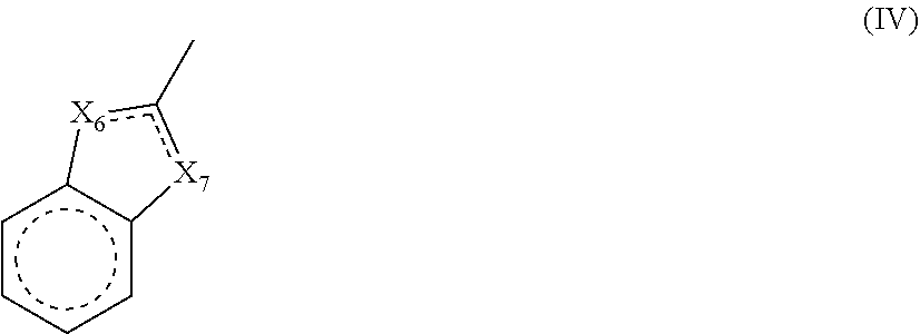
c1cccc2c1-[X6]c(C)[X7]-2
